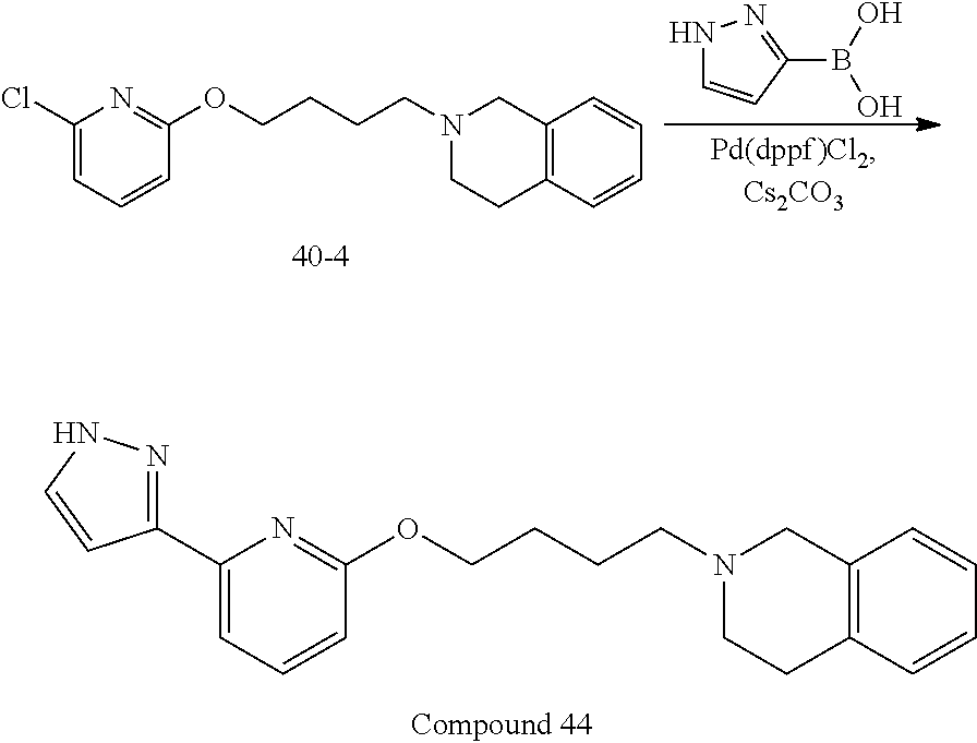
N1C=CC(B(O)O)=N1.C1(Cl)=CC=CC(OCCCCN2CCC3=C(C2)C=CC=C3)=N1.C1(C2=NNC=C2)=CC=CC(OCCCCN2CCC3=C(C2)C=CC=C3)=N1
